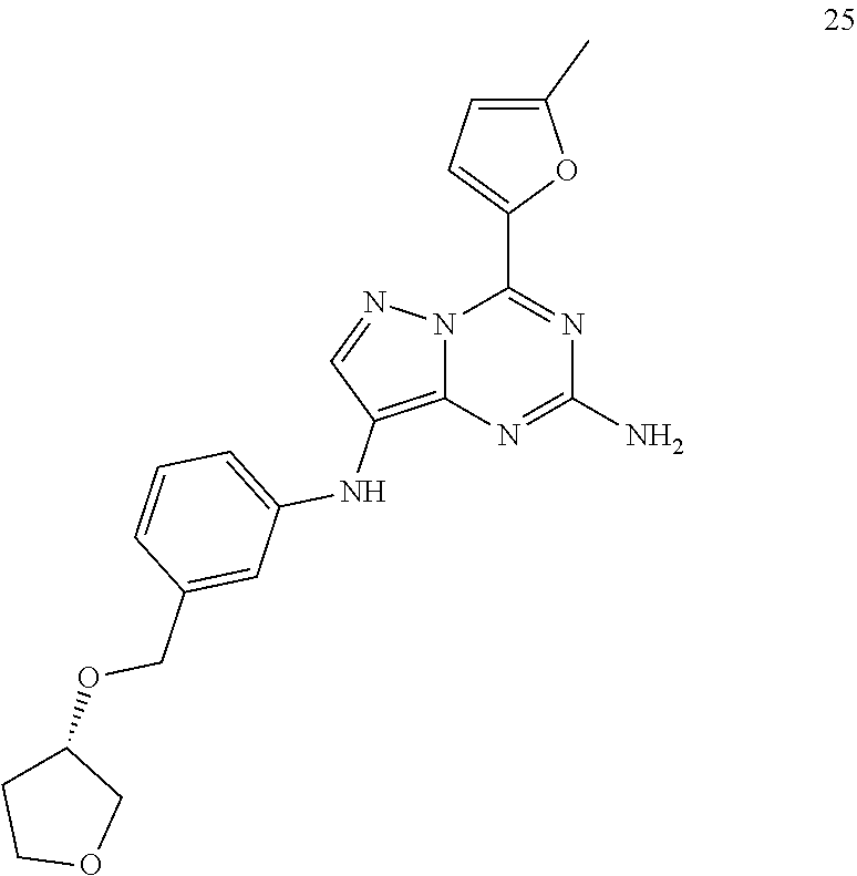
C1(N)=NC2=C(NC3=CC=CC(COC4CCOC4)=C3)C=NN2C(C2=CC=C(C)O2)=N1
